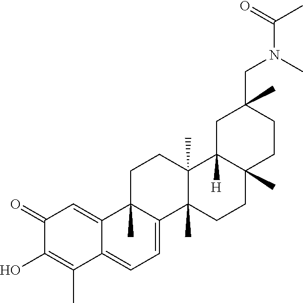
OC1=C(C)C2=CC=C3C(C)(C2=CC1=O)CCC1(C)C3(C)CCC2(C)C1([H])CC(CN(C(=O)C)C)(C)CC2
